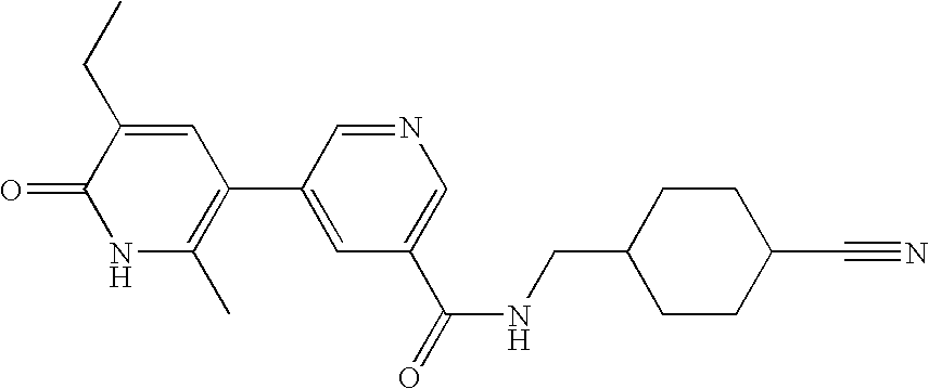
N1C(C)=C(C2=CC(C(NCC3CCC(C#N)CC3)=O)=CN=C2)C=C(CC)C1=O
